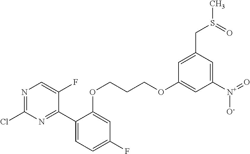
N1=C(Cl)N=C(C2=CC=C(F)C=C2OCCCOC2=CC([N+](=O)[O-])=CC(CS(C)=O)=C2)C(F)=C1
